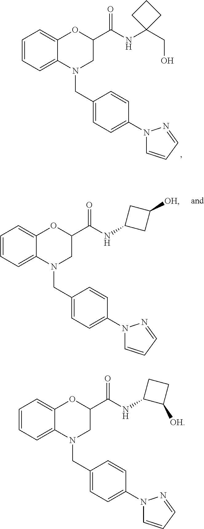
C1=CC=C2C(=C1)OC(C(NC1C([OH])CC1)=O)CN2CC1=CC=C(N2C=CC=N2)C=C1.C1=CC=C2C(=C1)OC(C(NC1(CO)CCC1)=O)CN2CC1=CC=C(N2C=CC=N2)C=C1.C1=CC=C2C(=C1)OC(C(NC1CC([OH])C1)=O)CN2CC1=CC=C(N2C=CC=N2)C=C1
